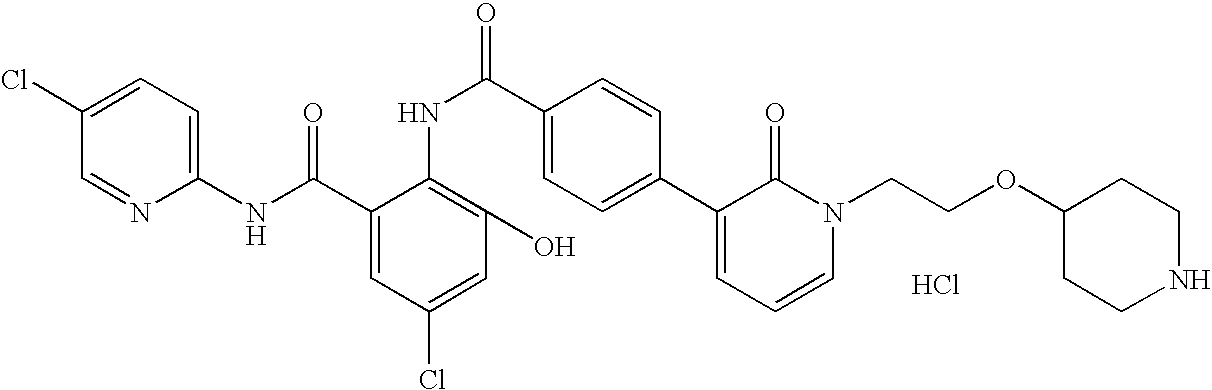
C1(NC(C2=CC(Cl)=CC(O)=C2NC(C2=CC=C(C3=CC=CN(CCOC4CCNCC4)C3=O)C=C2)=O)=O)=CC=C(Cl)C=N1.Cl
